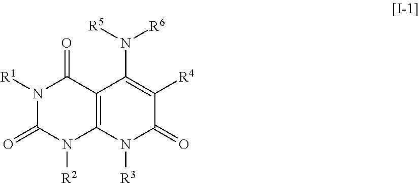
N1([R1])C(=O)N([R2])C2=C(C1=O)C(N([R5])[R6])=C([R4])C(=O)N2[R3]
